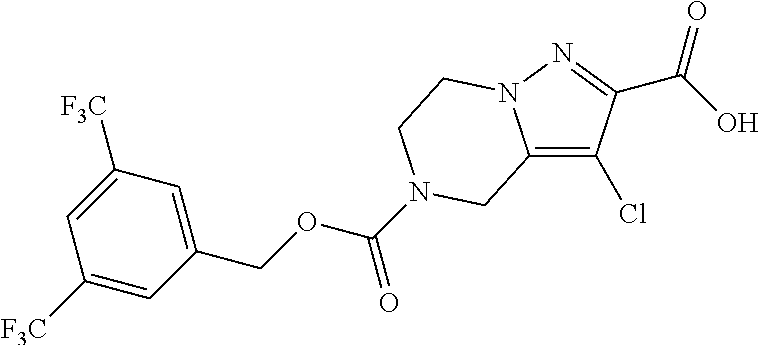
C(OCC1=CC([F3C])=CC([F3C])=C1)(=O)N1CCN2C(=C(Cl)C(C(O)=O)=N2)C1
